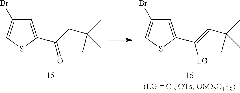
C1=C(C(CC(C)(C)C)=O)SC=C1Br.C1=C(C(=CC(C)(C)C)[LG])SC=C1Br
